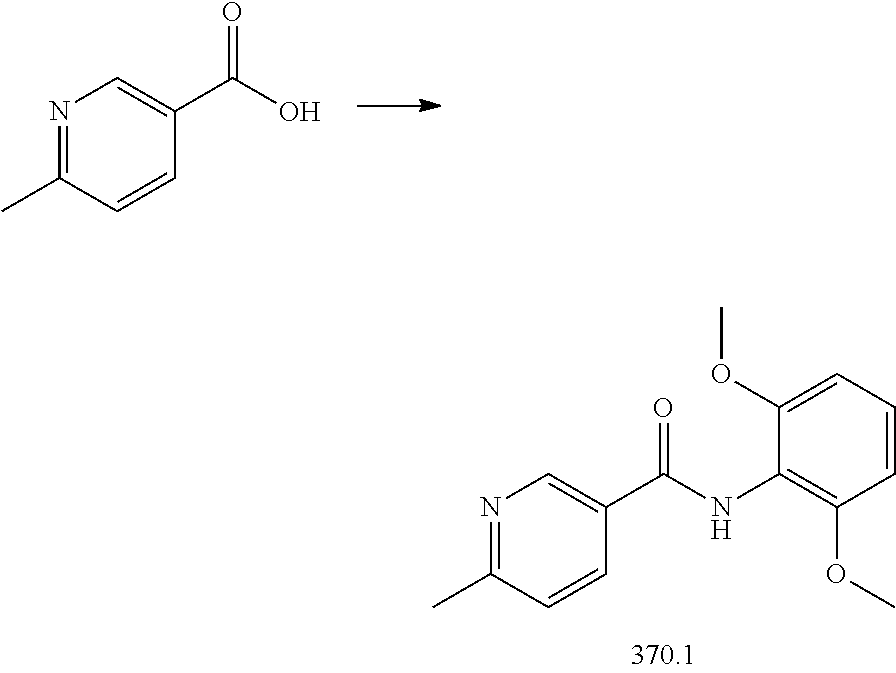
N1=C(C)C=CC(C(NC2=C(OC)C=CC=C2OC)=O)=C1.N1=C(C)C=CC(C(O)=O)=C1
